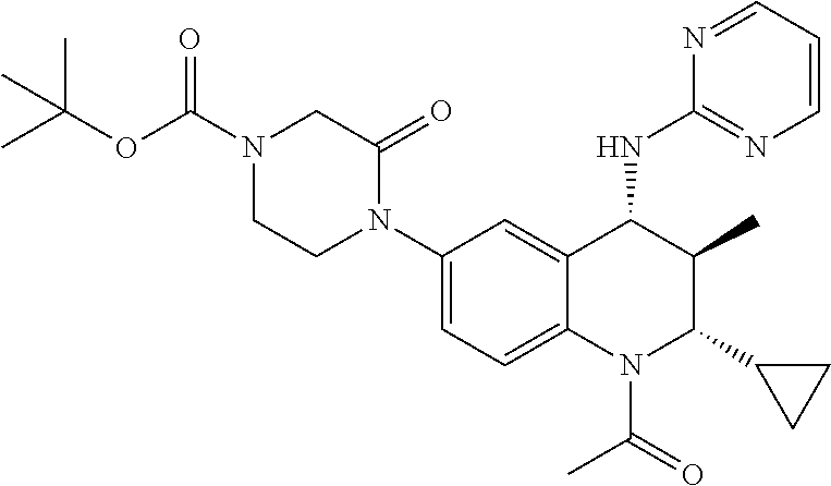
C1(N2C(=O)CN(C(OC(C)(C)C)=O)CC2)=CC=C2C(=C1)C(NC1=NC=CC=N1)C(C)C(C1CC1)N2C(C)=O
